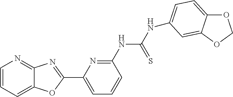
C1=CC=C2C(=N1)N=C(C1=CC=CC(NC(=S)NC3=CC=C4OCOC4=C3)=N1)O2
